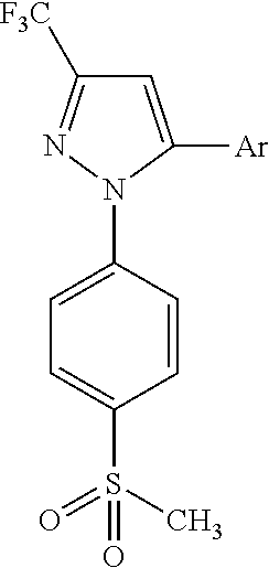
C1=C([Ar])N(C2=CC=C(S(C)(=O)=O)C=C2)N=C1[F3C]
